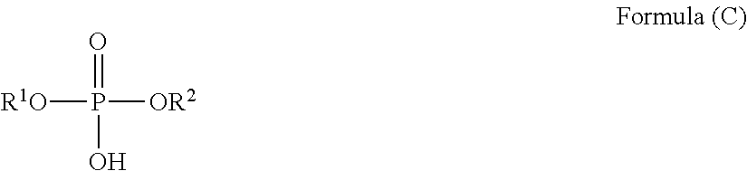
[R1O]P([OR2])(=O)O
